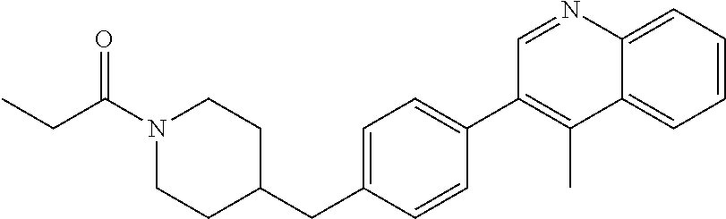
C1=NC2=CC=CC=C2C(C)=C1C1=CC=C(CC2CCN(C(CC)=O)CC2)C=C1
